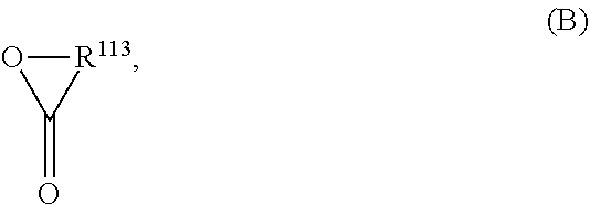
C1(=O)[R113]O1
